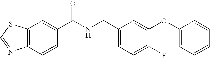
C12=C(C=C(C(NCC3=CC=C(F)C(OC4=CC=CC=C4)=C3)=O)C=C1)SC=N2
